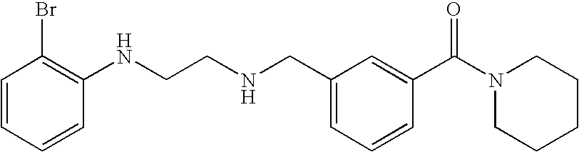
C1=CC=CC(NCCNCC2=CC=CC(C(N3CCCCC3)=O)=C2)=C1Br
